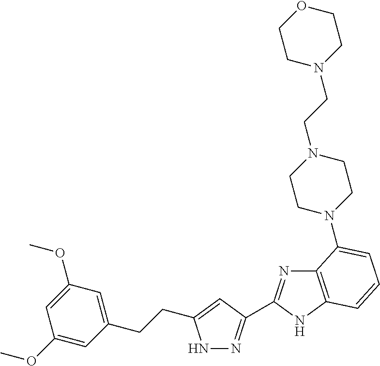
N1N=C(C2=NC3=C(N2)C=CC=C3N2CCN(CCN3CCOCC3)CC2)C=C1CCC1=CC(OC)=CC(OC)=C1
